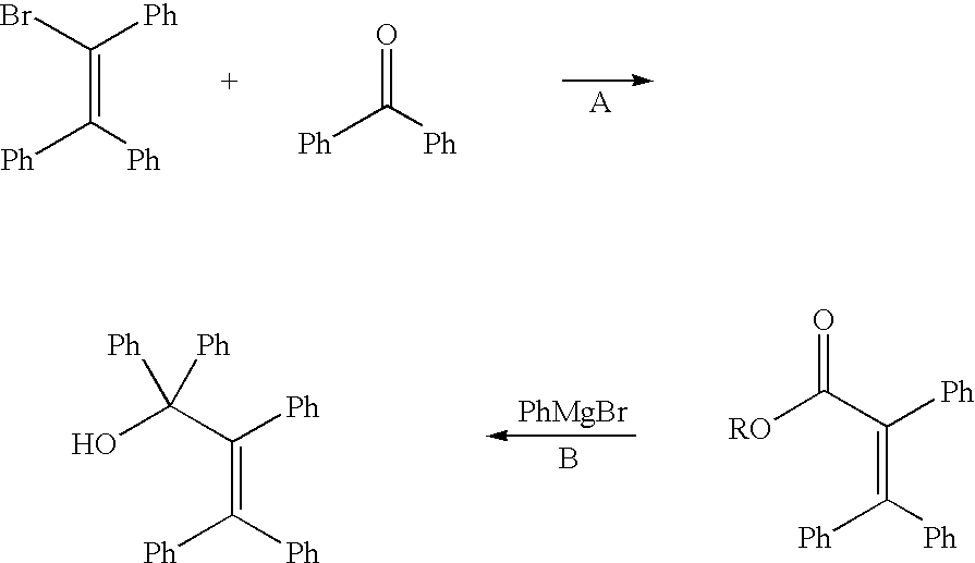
BrC([Ph])=C([Ph])[Ph].O=C([Ph])[Ph].OC(C([Ph])=C([Ph])[Ph])([Ph])[Ph].[PhMgBr].B.[RO]C(C(=C([Ph])[Ph])[Ph])=O
